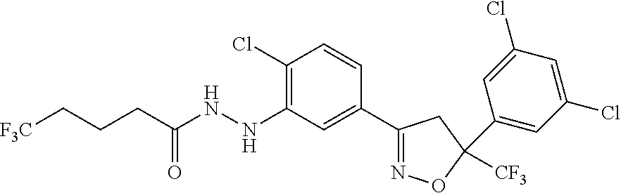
C1(Cl)=C(NNC(CCC[F3C])=O)C=C(C2=NOC(C3=CC(Cl)=CC(Cl)=C3)([CF3])C2)C=C1
